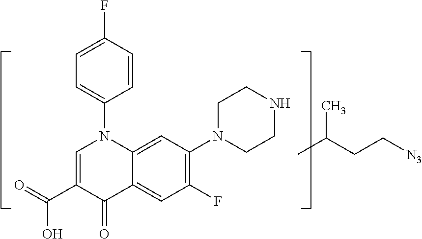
C12=CC(N3CCNCC3)=C(F)C=C1C(=O)C(C(=O)O)=CN2C1=CC=C(F)C=C1.CC(CC[N3])C
